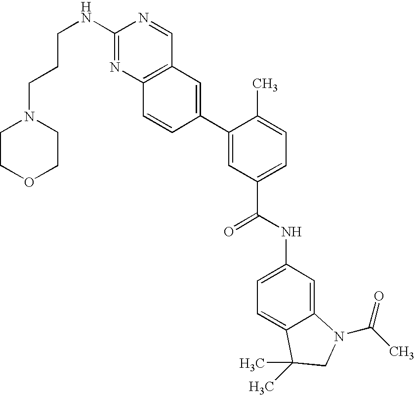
C1(NCCCN2CCOCC2)=NC2=C(C=N1)C=C(C1=CC(C(NC3=CC=C4C(=C3)N(C(C)=O)CC4(C)C)=O)=CC=C1C)C=C2
